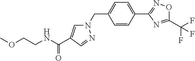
C1=CC(C2=NOC(C(F)(F)F)=N2)=CC=C1CN1C=C(C(NCCOC)=O)C=N1
